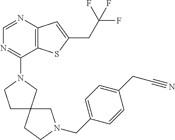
C1=NC2=C(C(N3CCC4(C3)CCN(CC3=CC=C(CC#N)C=C3)C4)=N1)SC(CC(F)(F)F)=C2
